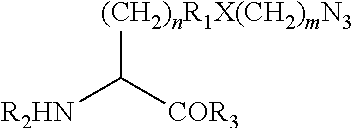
C([R2HN])([COR3])[(CH2)nR1X(CH2)mN3]
